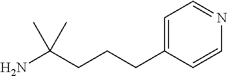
C(C(N)(C)C)CCC1=CC=NC=C1
